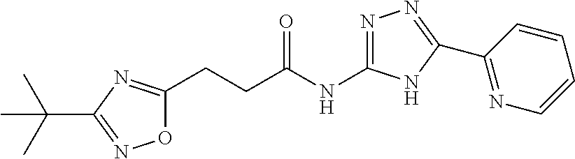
C(C(NC1=NN=C(C2=NC=CC=C2)N1)=O)CC1=NC(C(C)(C)C)=NO1
